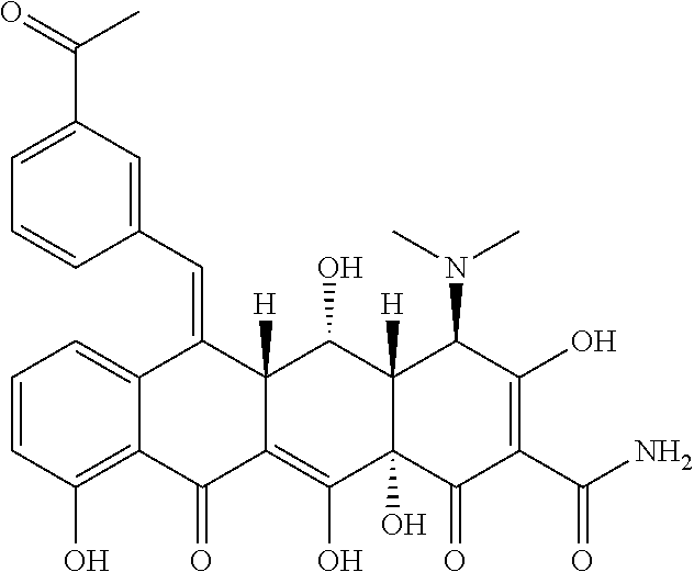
C1=CC(O)=C2C(=C1)C(=CC1=CC(C(=O)C)=CC=C1)C1([H])C(=C(O)C3(O)C([H])(C1O)C(N(C)C)C(O)=C(C(N)=O)C3=O)C2=O
